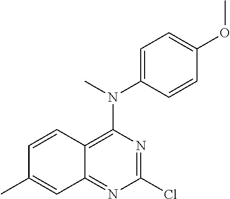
C1(Cl)=NC(N(C2=CC=C(OC)C=C2)C)=C2C(=N1)C=C(C)C=C2
